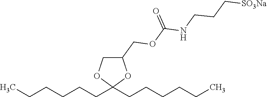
C(CCCCC1(CCCCCC)OC(COC(NCCC[SO3Na])=O)CO1)C
